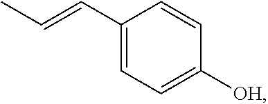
CC=CC1=CC=C([OH])C=C1
